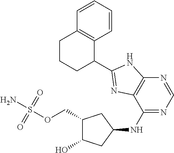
NS(OCC1C(O)CC(NC2=NC=NC3=C2N=C(C2C4=C(CCC2)C=CC=C4)N3)C1)(=O)=O
